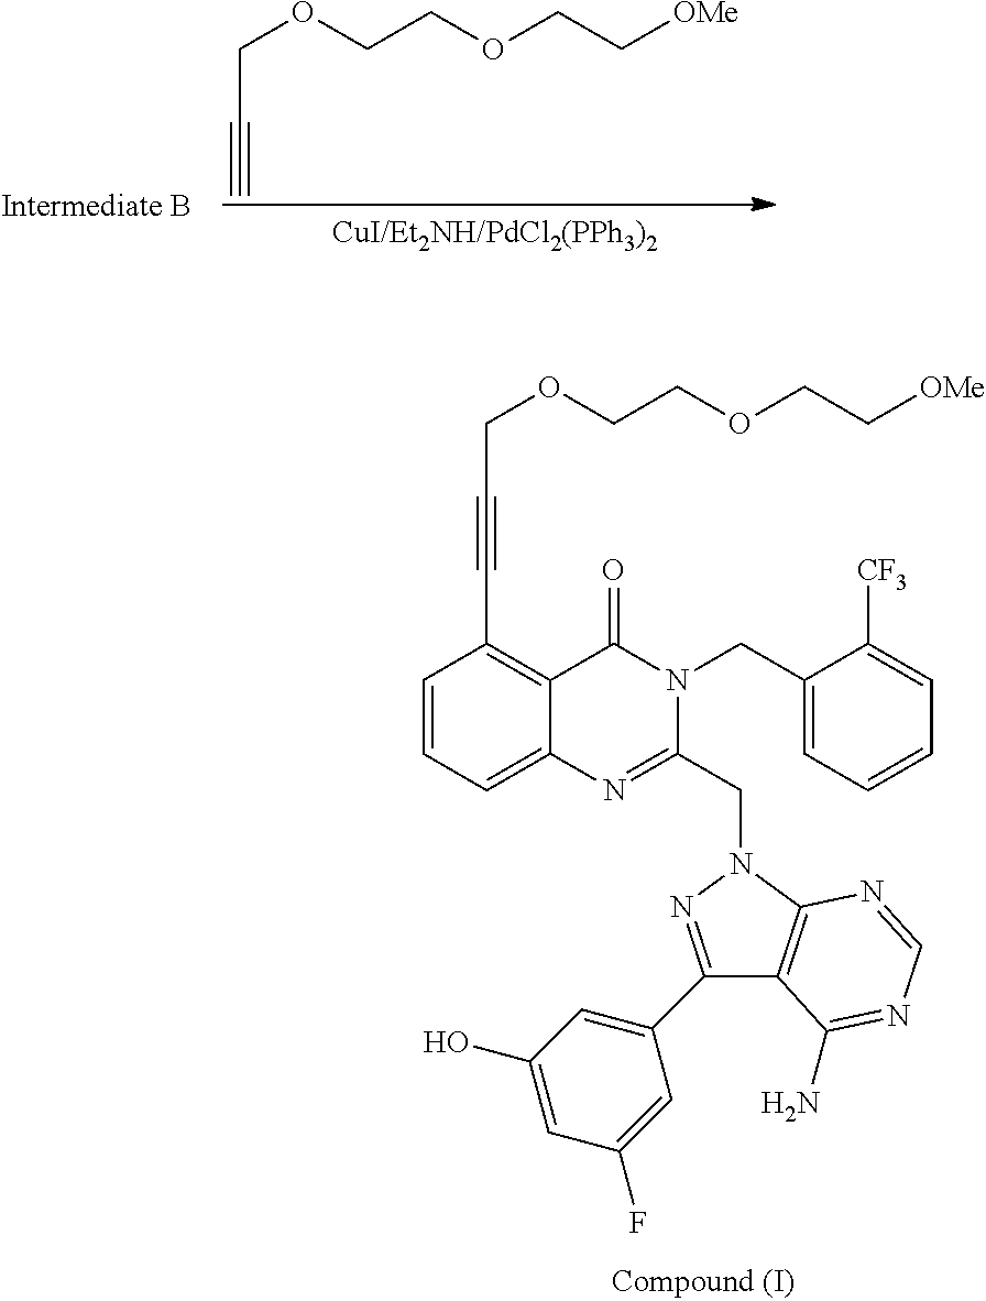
C1=CC=C2C(=C1C#CCOCCOCC[OMe])C(=O)N(CC1=CC=CC=C1[CF3])C(CN1N=C(C3=CC(O)=CC(F)=C3)C3=C1N=CN=C3N)=N2.C(OCCOCC[OMe])C#C
